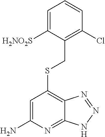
S(C1=C2C(=NC(N)=C1)NN=N2)CC1=C(Cl)C=CC=C1[H2NO2S]
